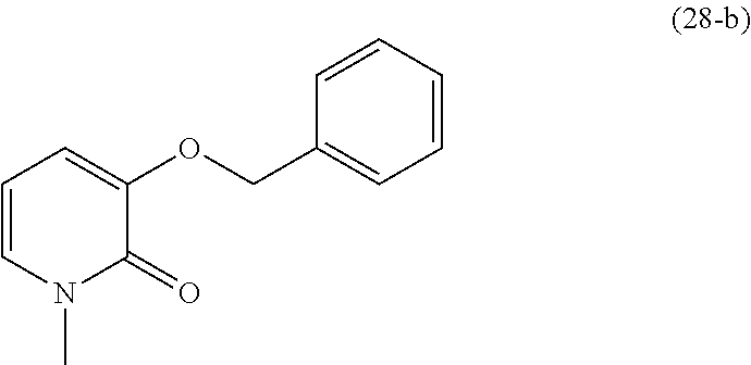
C1=CN(C)C(=O)C(OCC2=CC=CC=C2)=C1
